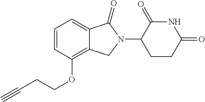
C1=CC(OCCC#C)=C2C(=C1)C(=O)N(C1CCC(=O)NC1=O)C2
